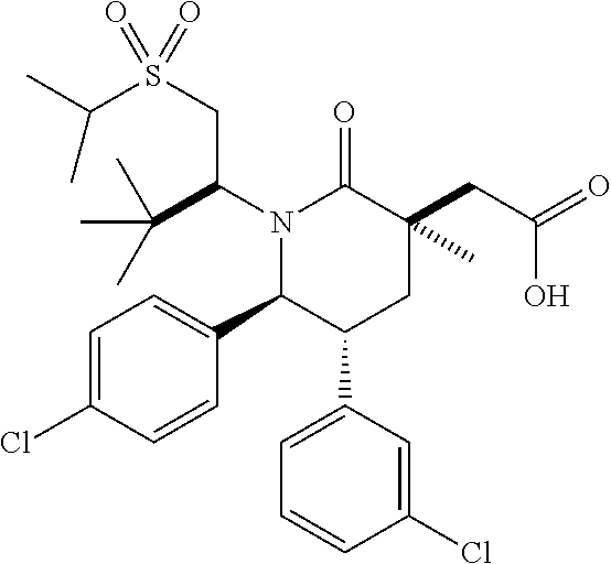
N1(C(CS(C(C)C)(=O)=O)C(C)(C)C)C(C2=CC=C(Cl)C=C2)C(C2=CC=CC(Cl)=C2)CC(CC(O)=O)(C)C1=O
